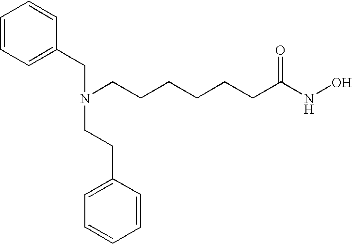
C1=CC=C(CN(CCC2=CC=CC=C2)CCCCCCC(NO)=O)C=C1
